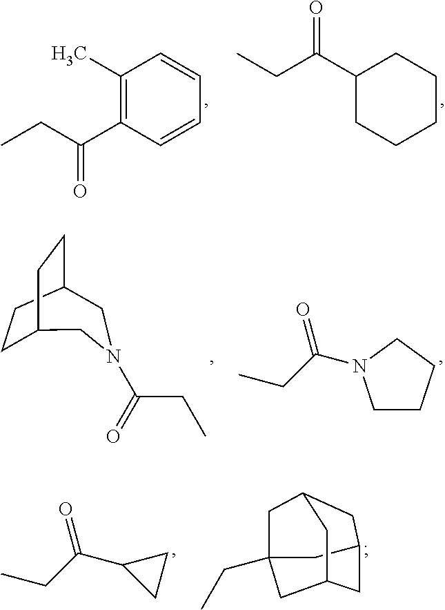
C1(C)=C(C(CC)=O)C=CC=C1.C1(C(CC)=O)CCCCC1.C1CC2CCC1CN(C(CC)=O)C2.C1CCCN1C(CC)=O.C1(C(CC)=O)CC1.C12(CC)CC3CC(CC(C1)C3)C2
